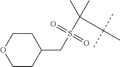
C1CC(CS(C(C)(C)C(C)(C)C)(=O)=O)CCO1
